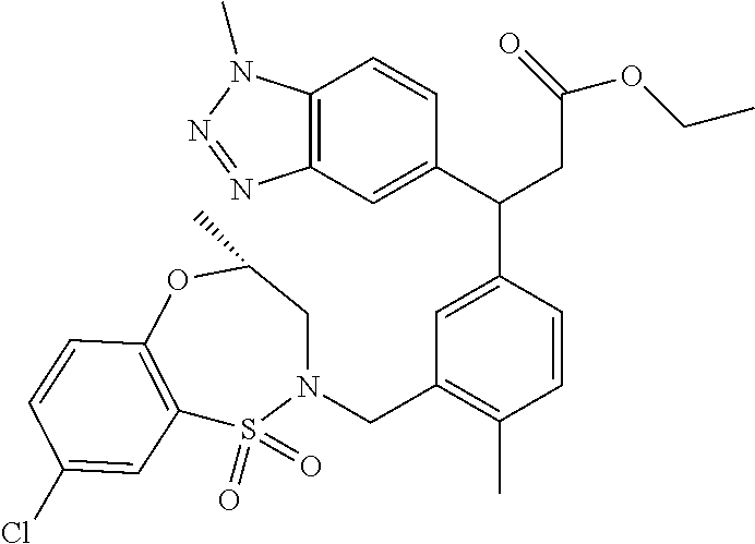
C1(C)=C(CN2S(=O)(=O)C3=C(OC(C)C2)C=CC(Cl)=C3)C=C(C(CC(OCC)=O)C2=CC3=C(C=C2)N(C)N=N3)C=C1
